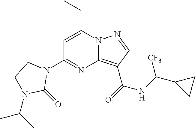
C1=C(CC)N2C(=C(C(=O)NC(C3CC3)[CF3])C=N2)N=C1N1CCN(C(C)C)C1=O
